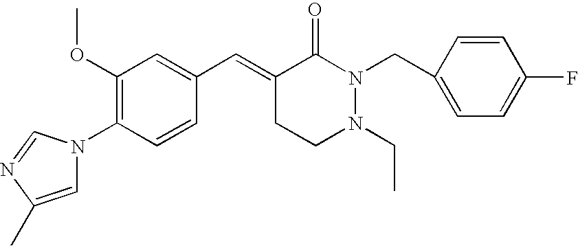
C1=CC(N2C=C(C)N=C2)=C(OC)C=C1C=C1CCN(CC)N(CC2=CC=C(F)C=C2)C1=O
